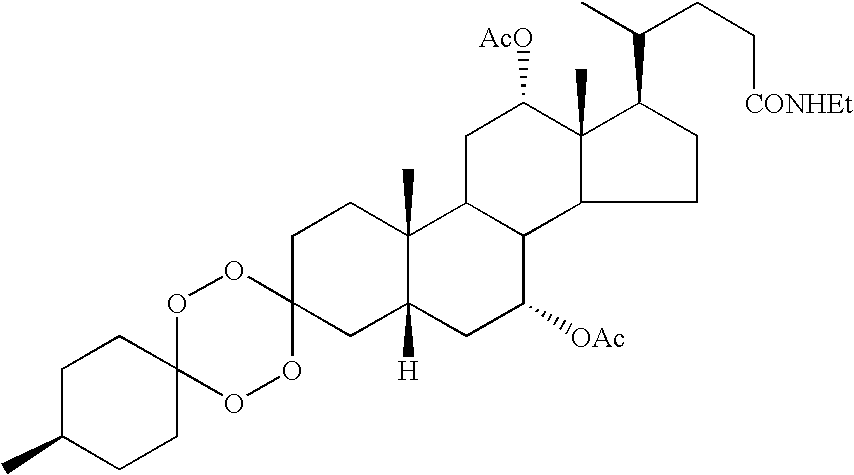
O1C2(OOC3(O1)CC1([H])C(C)(CC3)C3C(C([OAc])C1)C1C(C)(C([AcO])C3)C(C(C)CC[CONHEt])CC1)CCC(C)CC2
